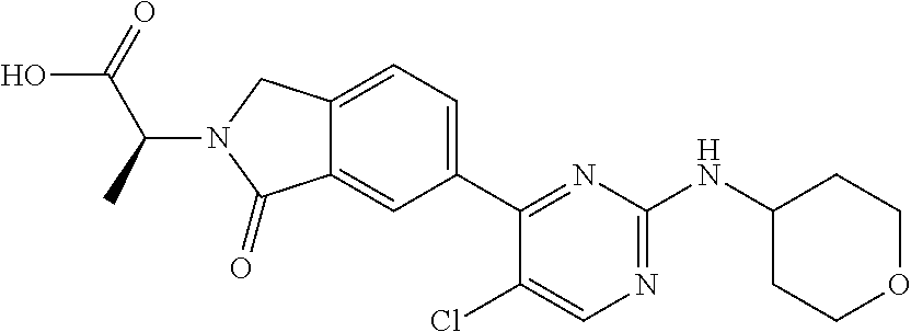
C1(Cl)=CN=C(NC2CCOCC2)N=C1C1=CC=C2C(=C1)C(=O)N(C(C(=O)O)C)C2
